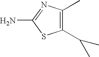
C1(C(C)C)=C(C)N=C(N)S1
